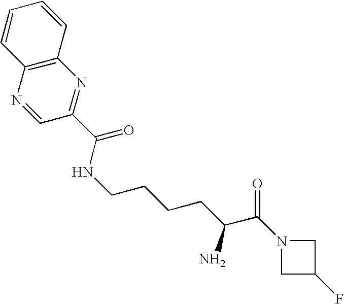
N1=CC(C(NCCCCC(C(N2CC(F)C2)=O)N)=O)=NC2=C1C=CC=C2
